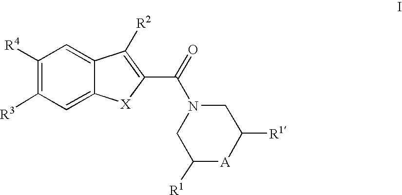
C1([R4])=C([R3])C=C2C(=C1)C([R2])=C(C(=O)N1CC([R1])[A]C([R1])C1)[X]2
